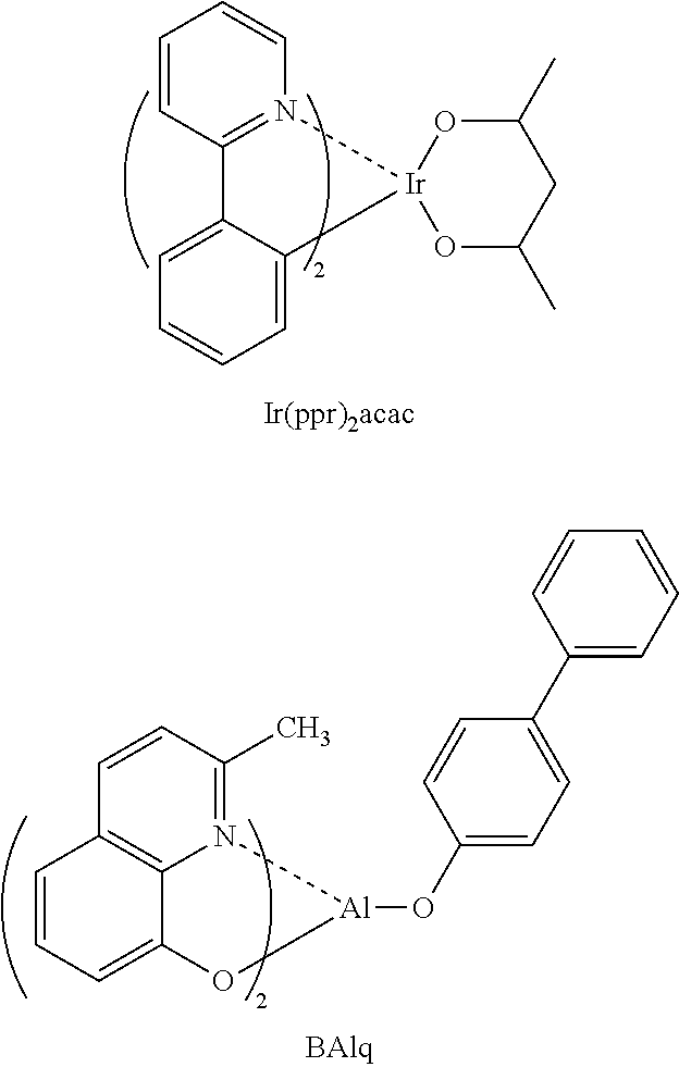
C1=CC2=N(C=C1)[Ir]1(C3=CC=CC=C23)OC(C)CC(C)O1.N12=C(C)C=CC3=C1C(=CC=C3)O[Al]2OC1=CC=C(C2=CC=CC=C2)C=C1
